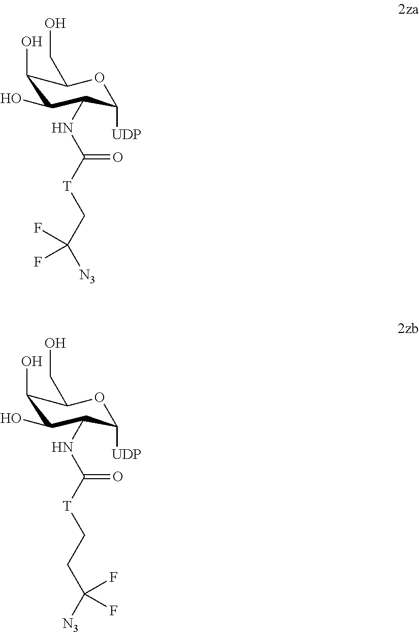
C1(O)C(O)C(NC(=O)[T]CC([N3])(F)F)C([UDP])OC1CO.C1(O)C(O)C(NC(=O)[T]CCC([N3])(F)F)C([UDP])OC1CO
